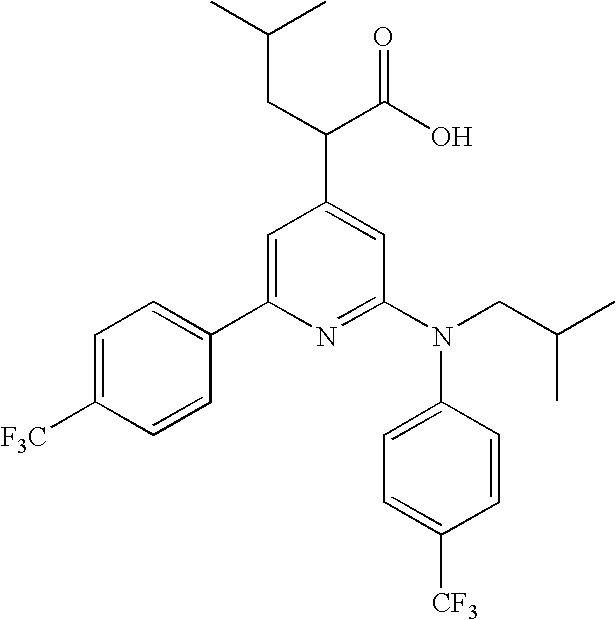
C1(C2=CC(C(C(O)=O)CC(C)C)=CC(N(CC(C)C)C3=CC=C([CF3])C=C3)=N2)=CC=C([F3C])C=C1
